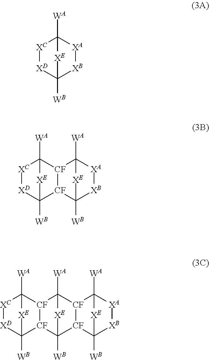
[XD]1[XC]C2([WA])[XA][XB]C1([WB])[XE]2.[XC]1[XD]C2([WB])[CF]3[CF](C1([WA])[XE]2)C1([WA])[XA][XB]C3([WB])[XE]1.[XC]1[XD]C2([WB])[CF]3[CF](C1([WA])[XE]2)C1([WA])[CF]2[CF](C3([WB])[XE]1)C1([WB])[XB][XA]C2([WA])[XE]1
